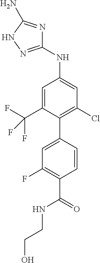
C1=CC(C2=C(Cl)C=C(NC3=NNC(N)=N3)C=C2C(F)(F)F)=CC(F)=C1C(=O)NCCO
